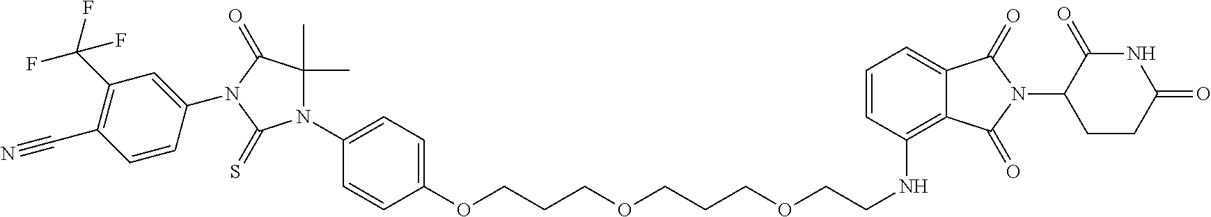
C1(OCCCOCCCOCCNC2=C3C(=CC=C2)C(=O)N(C2CCC(=O)NC2=O)C3=O)=CC=C(N2C(C)(C)C(=O)N(C3=CC(C(F)(F)F)=C(C#N)C=C3)C2=S)C=C1
